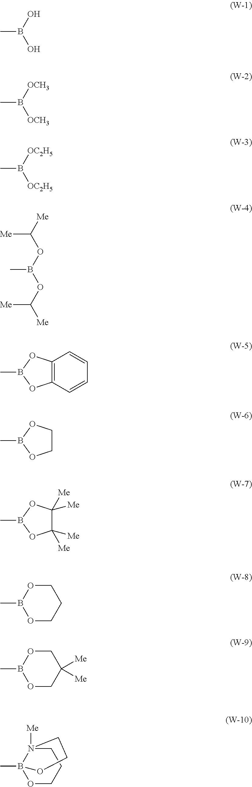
OB(O)C.[OCH3]B([OCH3])C.[OC2H5]B([OC2H5])C.[Me]C(OB(OC([Me])[Me])C)[Me].C12=C(C=CC=C1)OB(C)O2.C1COB(C)O1.C1([Me])([Me])C([Me])([Me])OB(C)O1.C1OB(C)OCC1.C1OB(C)OCC1([Me])[Me].C1N2([Me])B(C)(OCC1)OCC2
